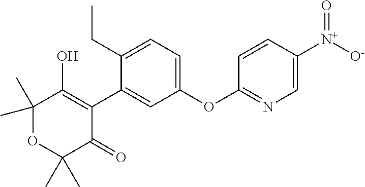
C1(C2=CC(OC3=NC=C([N+]([O-])=O)C=C3)=CC=C2CC)=C(O)C(C)(C)OC(C)(C)C1=O
